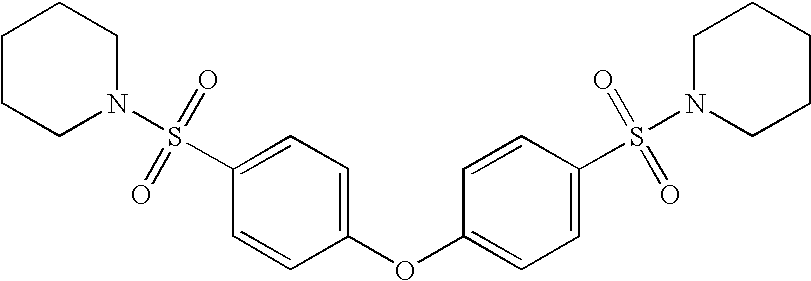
C1=C(S(N2CCCCC2)(=O)=O)C=CC(OC2=CC=C(S(=O)(=O)N3CCCCC3)C=C2)=C1
